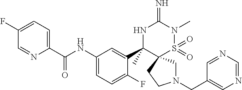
N1(CC2=CN=CN=C2)CC2(CC1)S(=O)(=O)N(C)C(=N)NC2(C1=CC(NC(C2=CC=C(F)C=N2)=O)=CC=C1F)C
